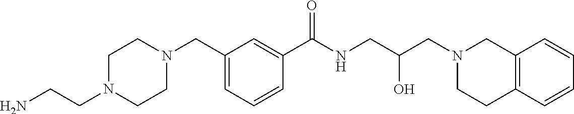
C1(CN2CCN(CCN)CC2)=CC=CC(C(NCC(CN2CCC3=C(C2)C=CC=C3)O)=O)=C1
